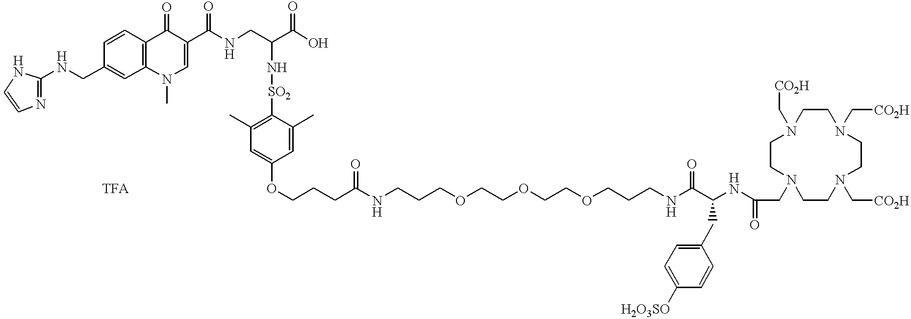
C1=CN=C(NCC2=CC3=C(C=C2)C(=O)C(C(NCC(C(O)=O)N[SO2]C2=C(C)C=C(OCCCC(NCCCOCCOCCOCCCNC(C(NC(CN4CCN(C[CO2H])CCN(C[CO2H])CCN(C[CO2H])CC4)=O)CC4=CC=C([H2O3SO])C=C4)=O)=O)C=C2C)=O)=CN3C)N1.[TFA]
